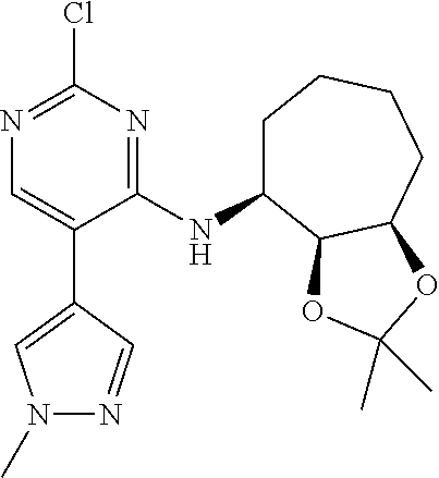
N1=C(Cl)N=C(NC2CCCCC3C2OC(C)(C)O3)C(C2=CN(C)N=C2)=C1
